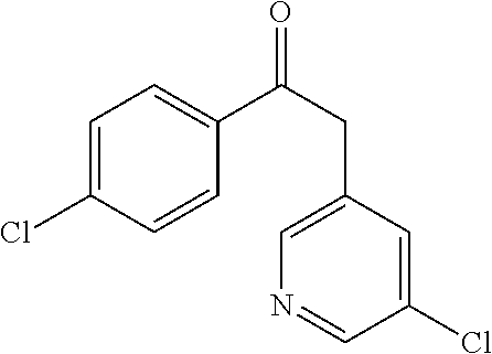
C1=C(CC(C2=CC=C(Cl)C=C2)=O)C=C(Cl)C=N1
